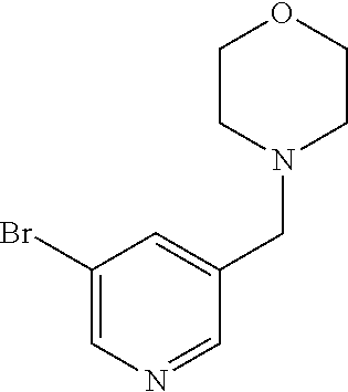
C1(Br)=CN=CC(CN2CCOCC2)=C1
